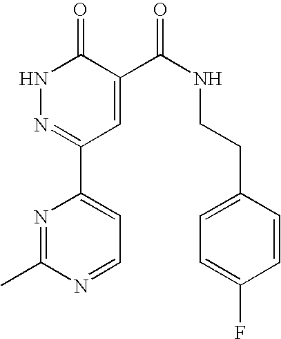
N1N=C(C2=CC=NC(C)=N2)C=C(C(NCCC2=CC=C(F)C=C2)=O)C1=O
